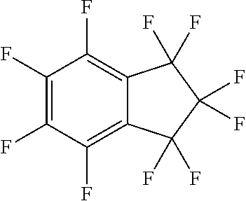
C1(F)=C(F)C(F)=C2C(=C1F)C(F)(F)C(F)(F)C2(F)F
